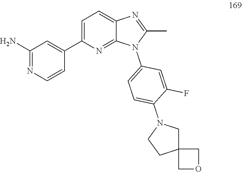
C1C2(CN(C3=CC=C(N4C(C)=NC5=CC=C(C6=CC(N)=NC=C6)N=C45)C=C3F)C1)COC2
